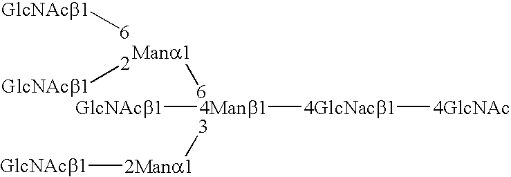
[Mana1][6].[3][2Mana1][GlcNAcb1].[4Manb1]([4GlcNacb1][4GlcNAc])[GlcNAcb1].[GlcNAcb1][6].[2][GlcNAcb1]
